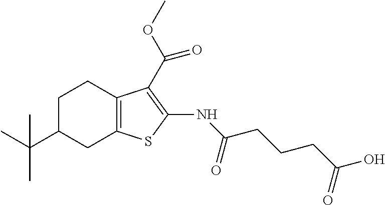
C1C(C(C)(C)C)CC2=C(C1)C(C(OC)=O)=C(NC(CCCC(O)=O)=O)S2
